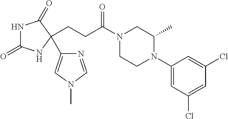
N1C(=O)NC(CCC(N2CCN(C3=CC(Cl)=CC(Cl)=C3)C(C)C2)=O)(C2=CN(C)C=N2)C1=O
